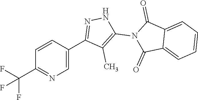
C1=C(C2=NNC(N3C(=O)C4=CC=CC=C4C3=O)=C2C)C=CC(C(F)(F)F)=N1
